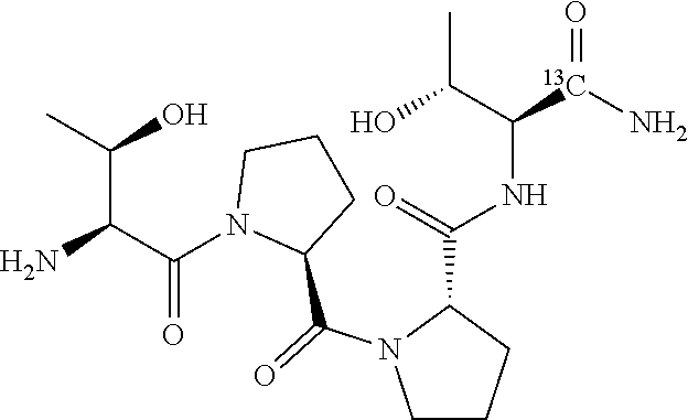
C1CCC(C(=O)NC([13C](N)=O)C(O)C)N1C(=O)C1CCCN1C(C(N)C(O)C)=O
